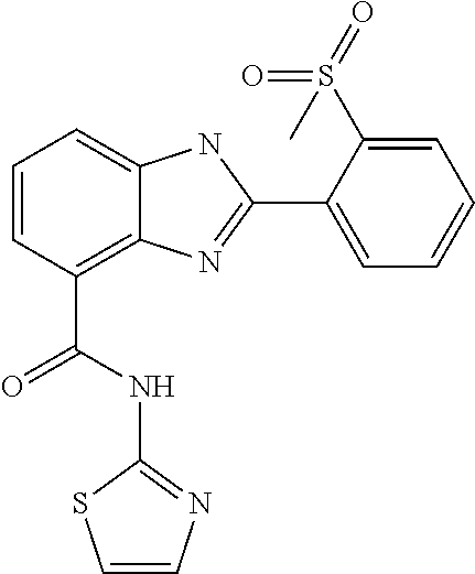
C1=CC(C(NC2=NC=CS2)=O)=C2C(=C1)NC(C1=CC=CC=C1S(=O)(=O)C)=N2
